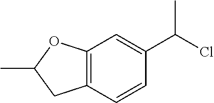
C12=C(C=CC(C(Cl)C)=C1)CC(C)O2
